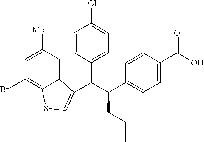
C(C(C1=CC=C(C(O)=O)C=C1)CCC)(C1=CC=C(Cl)C=C1)C1=CSC2=C(Br)C=C([Me])C=C21
